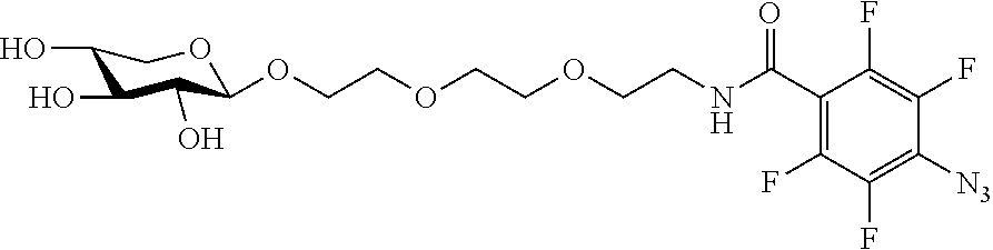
C1(O)C(OCCOCCOCCNC(C2=C(F)C(F)=C([N3])C(F)=C2F)=O)OCC(O)C1O
